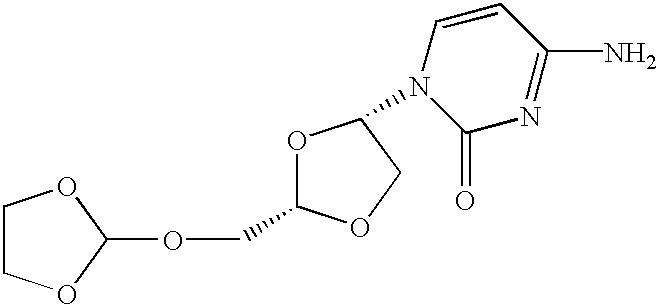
C1COC(OCC2OC(N3C(=O)N=C(N)C=C3)CO2)O1
